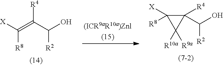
C(=C(C(O)[R2])[R4])([R8])[X].C1(C(O)[R2])([R4])C([R8])([X])C1([R10a])[R9a]
